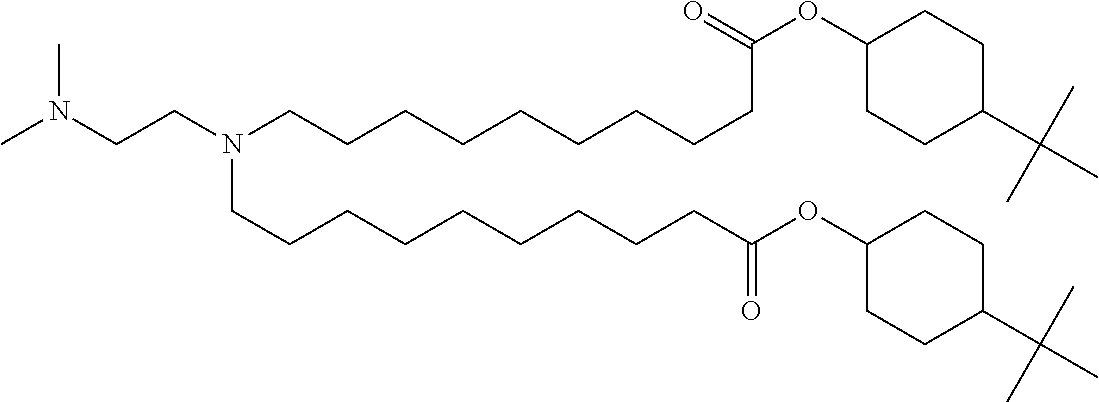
CN(CCN(CCCCCCCCCC(OC1CCC(C(C)(C)C)CC1)=O)CCCCCCCCCC(OC1CCC(C(C)(C)C)CC1)=O)C
